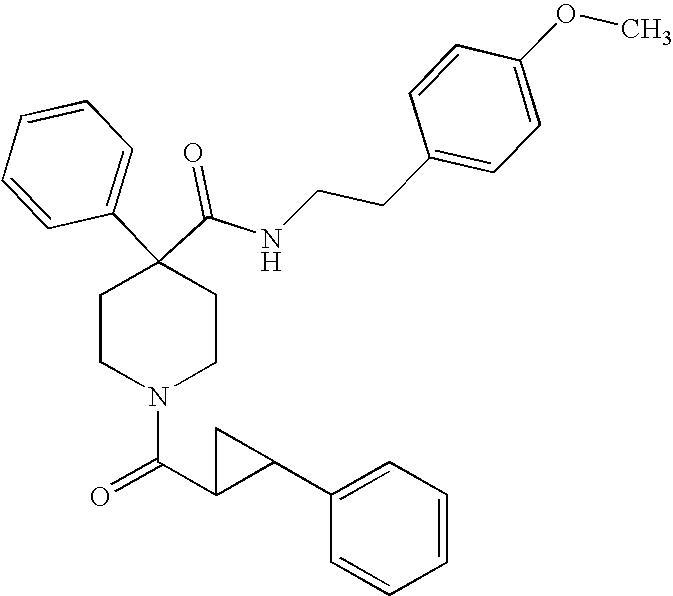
N(C(C1(C2=CC=CC=C2)CCN(C(=O)C2C(C3=CC=CC=C3)C2)CC1)=O)CCC1=CC=C(OC)C=C1
